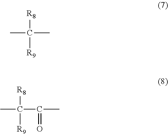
[R8]C([R9])(C)C.[R8]C([R9])(C(C)=O)C
